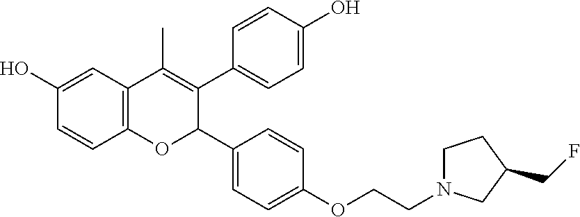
C12=C(C=C(O)C=C1)C(C)=C(C1=CC=C(O)C=C1)C(C1=CC=C(OCCN3CCC(CF)C3)C=C1)O2
